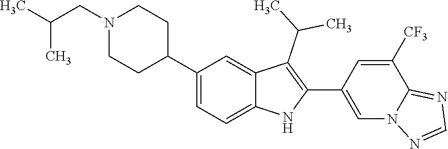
N1(CC(C)C)CCC(C2=CC=C3C(=C2)C(C(C)C)=C(C2=CN4C(=NC=N4)C([CF3])=C2)N3)CC1
